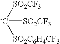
[-C]([SO2CF3])([SO2CF3])[SO2C6H4CF3]
